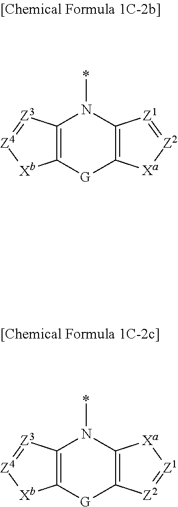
*N1C2=C([G]C3=C1[Z3]=[Z4][Xb]3)[Xa][Z2]=[Z1]2.*N1C2=C([G]C3=C1[Z3]=[Z4][Xb]3)[Z2]=[Z1][Xa]2
